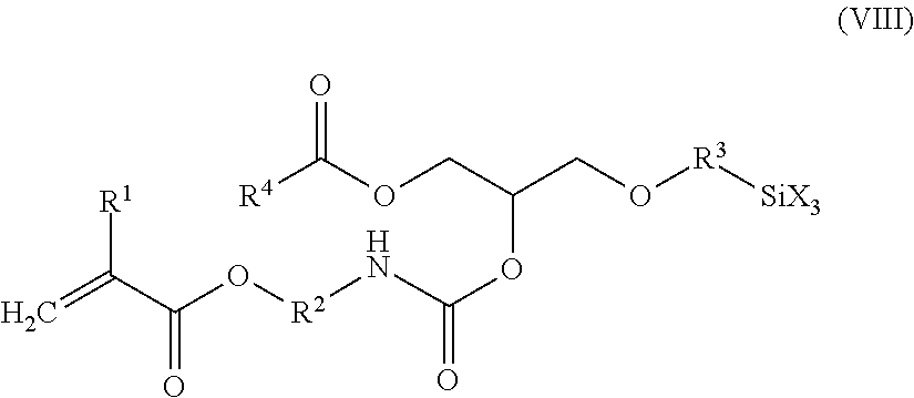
C=C(C(O[R2]NC(OC(CO[R3][SiX3])COC([R4])=O)=O)=O)[R1]
